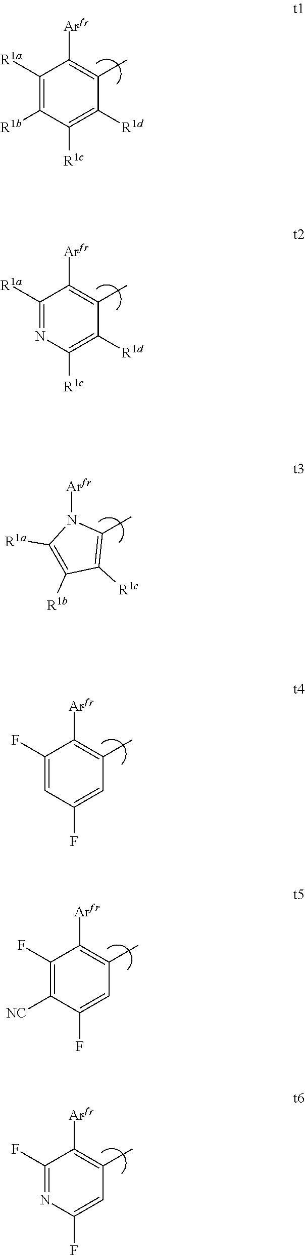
C1([R1a])=C([R1b])C([R1c])=C([R1d])C(C)=C1[Arfr].C1([R1a])=NC([R1c])=C([R1d])C(C)=C1[Arfr].C1(C)=C([R1c])C([R1b])=C([R1a])N1[Arfr].C1(F)=CC(F)=CC(C)=C1[Arfr].C1(F)=C([NC])C(F)=CC(C)=C1[Arfr].C1(F)=NC(F)=CC(C)=C1[Arfr]
